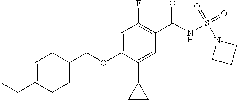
C1=C(OCC2CC=C(CC)CC2)C(C2CC2)=CC(C(NS(N2CCC2)(=O)=O)=O)=C1F
